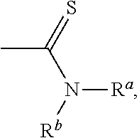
CC(=S)N([Ra])[Rb]
